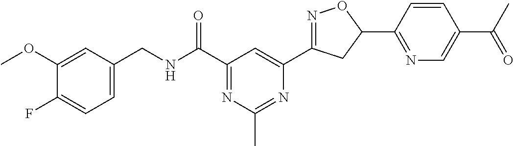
C1=C(CNC(C2=NC(C)=NC(C3=NOC(C4=NC=C(C(=O)C)C=C4)C3)=C2)=O)C=C(OC)C(F)=C1
